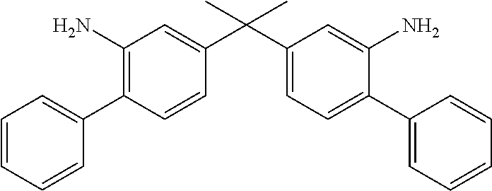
C1=CC(C(C2=CC=C(C3=CC=CC=C3)C(N)=C2)(C)C)=CC(N)=C1C1=CC=CC=C1
